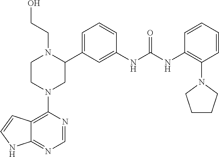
C12=C(N3CC(C4=CC=CC(NC(NC5=C(N6CCCC6)C=CC=C5)=O)=C4)N(CCO)CC3)N=CN=C1NC=C2
